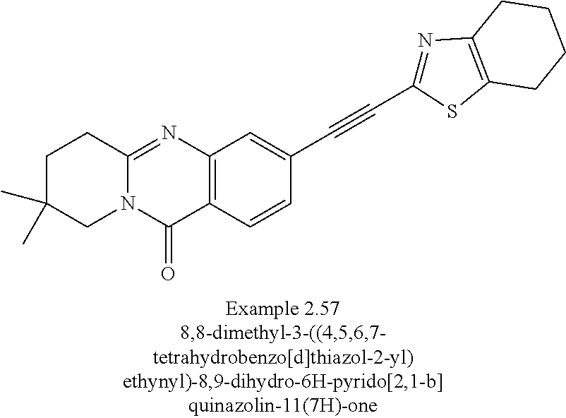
C1C(C)(C)CN2C(=NC3=C(C2=O)C=CC(C#CC2=NC4=C(S2)CCCC4)=C3)C1
